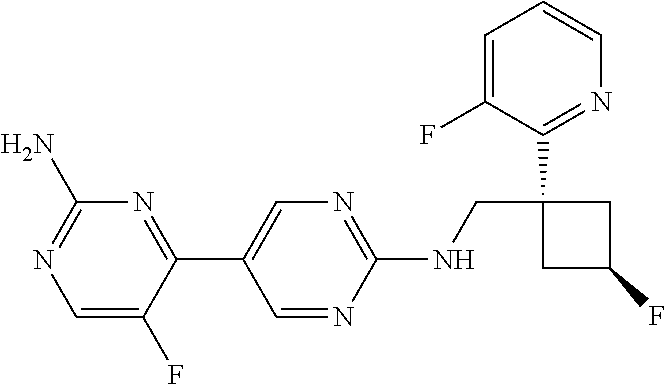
C1(NCC2(C3=NC=CC=C3F)CC(F)C2)=NC=C(C2=NC(N)=NC=C2F)C=N1
